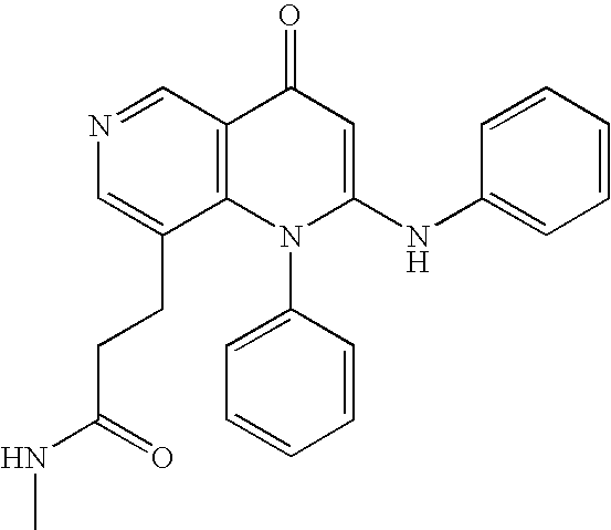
N1=CC2=C(C(CCC(NC)=O)=C1)N(C1=CC=CC=C1)C(NC1=CC=CC=C1)=CC2=O
